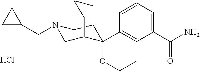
C1(C(N)=O)=CC=CC(C2(OCC)C3CN(CC4CC4)CC2CCC3)=C1.Cl
